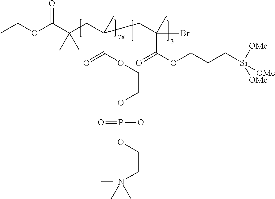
C(OC(C(CC(CC(Br)(C(OCCC[Si]([OMe])([OMe])[OMe])=O)C)(C)C(=O)OCCOP(O)(=O)OCC[N+](C)(C)C)(C)C)=O)C
